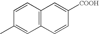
C1=CC2=C(C=C1C)C=CC([COOH])=C2
